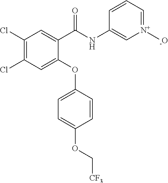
C1(C(NC2=C[N+]([-O])=CC=C2)=O)=CC(Cl)=C(Cl)C=C1OC1=CC=C(OC[CF3])C=C1
